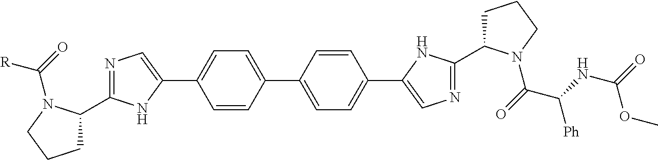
C1C(C2=NC=C(C3=CC=C(C4=CC=C(C5=CN=C(C6CCCN6C(C([Ph])NC(=O)OC)=O)N5)C=C4)C=C3)N2)N(C([R])=O)CC1
